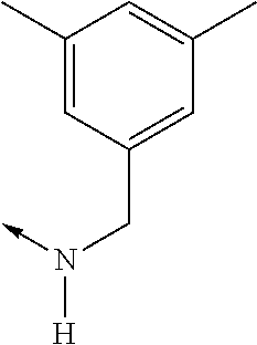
N([H])(CC1=CC(C)=CC(C)=C1)->C
